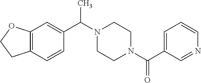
N1(C(C2=CC3=C(C=C2)CCO3)C)CCN(C(C2=CC=CN=C2)=O)CC1
